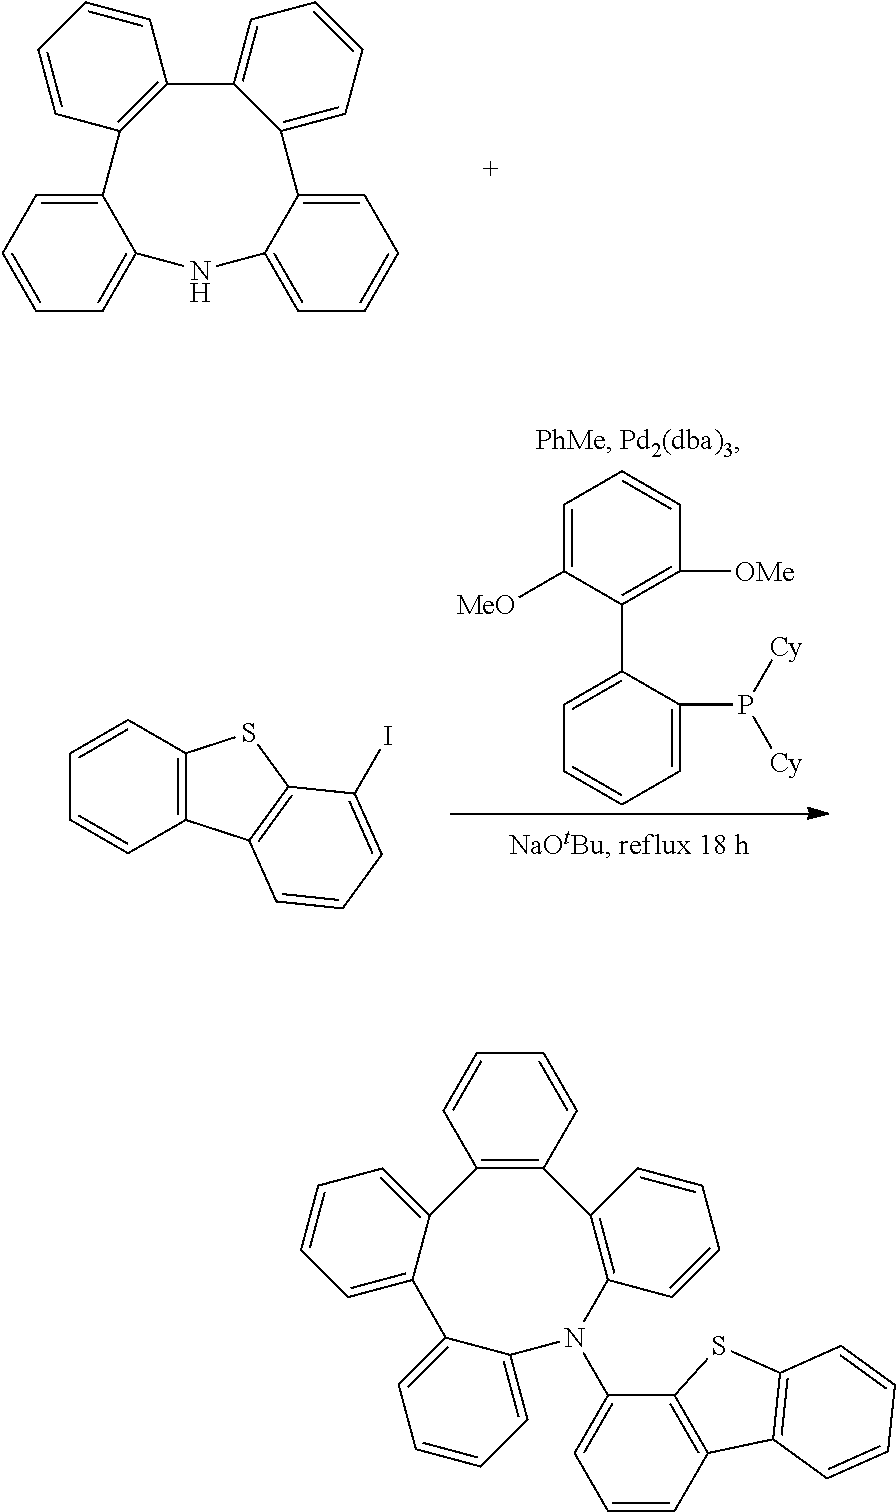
C12=CC=CC=C1NC1=CC=CC=C1C1=CC=CC=C1C1=C2C=CC=C1.C1=C([MeO])C(C2=CC=CC=C2P([Cy])[Cy])=C([OMe])C=C1.C12=C(C=CC=C1)SC1=C2C=CC=C1I.C12=C(C=CC=C1)C1=C(C=CC=C1)N(C1=CC=CC3=C1SC1=C3C=CC=C1)C1=CC=CC=C1C1=CC=CC=C21
